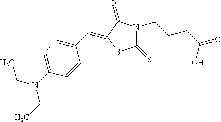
C(C1=CC=C(N(CC)CC)C=C1)=C1C(=O)N(CCCC(=O)O)C(=S)S1
